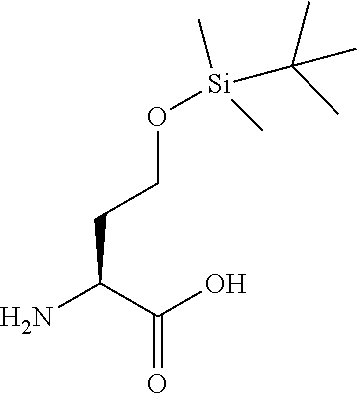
NC(C(O)=O)CCO[Si](C(C)(C)C)(C)C
